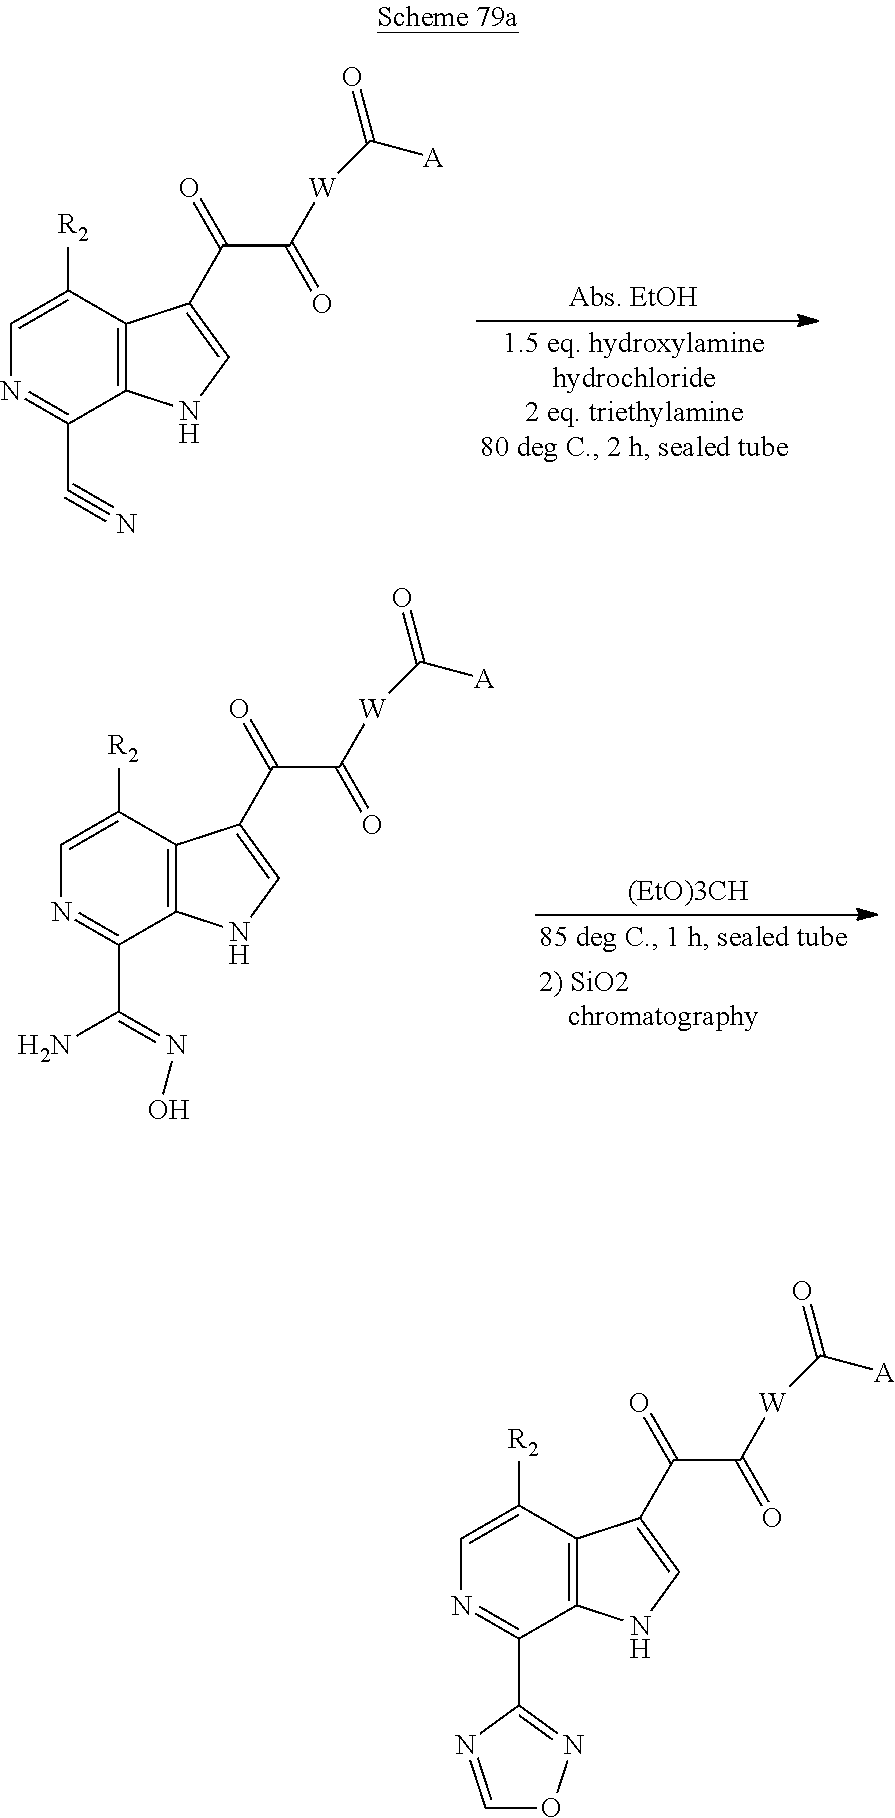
C1([R2])=CN=C(C#N)C2=C1C(C(=O)C(=O)[W]C(=O)[A])=CN2.[(EtO)3CH].C1([R2])=CN=C(C(=NO)N)C2=C1C(C(=O)C(=O)[W]C(=O)[A])=CN2.C1([R2])=CN=C(C2=NOC=N2)C2=C1C(C(=O)C(=O)[W]C(=O)[A])=CN2
